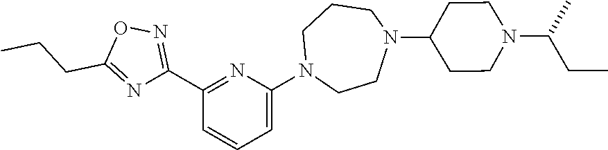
C1(C2=NOC(CCC)=N2)=NC(N2CCN(C3CCN(C(C)CC)CC3)CCC2)=CC=C1
